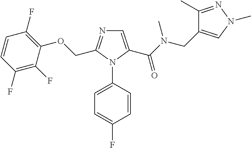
C1=C(C(N(CC2=CN(C)N=C2C)C)=O)N(C2=CC=C(F)C=C2)C(COC2=C(F)C=CC(F)=C2F)=N1
